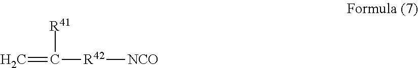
C=C([R41])[R42][NCO]
